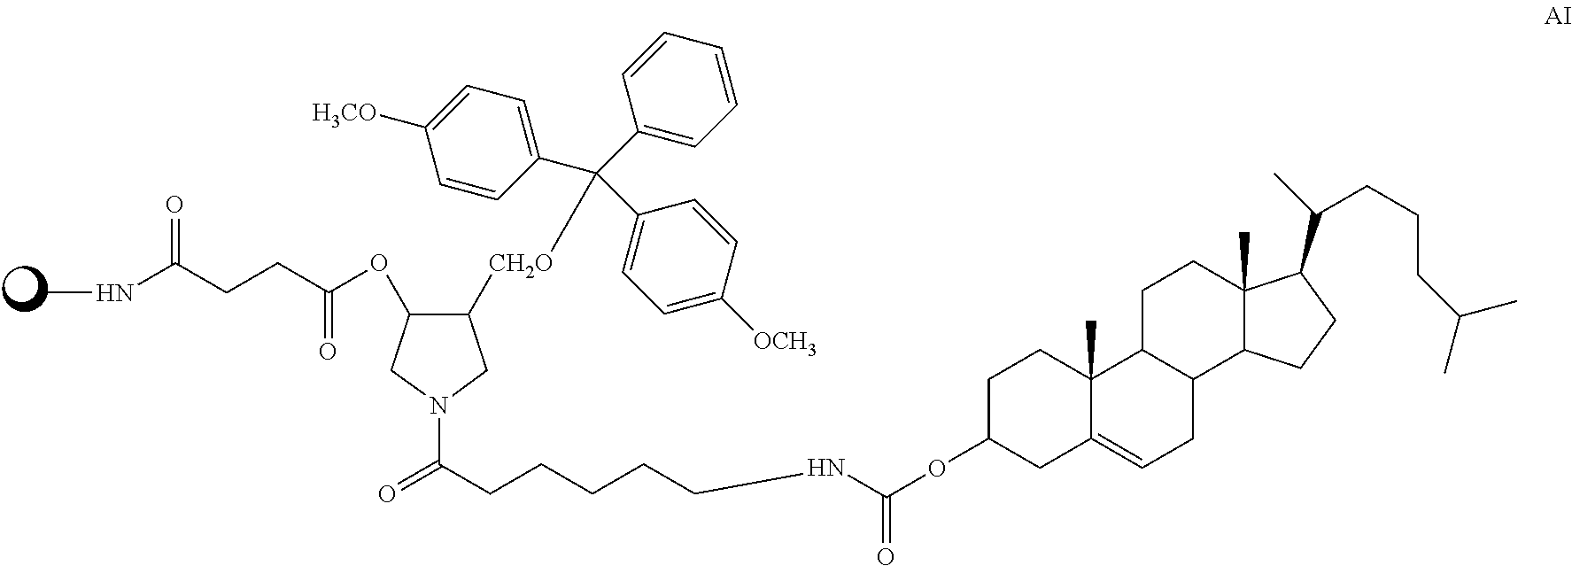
C1C2C(C3(C)C(=C1)CC(OC(NCCCCCC(=O)N1CC([CH2O]C(C4=CC=CC=C4)(C4=CC=C([H3CO])C=C4)C4=CC=C([OCH3])C=C4)C(OC(=O)CCC(NC)=O)C1)=O)CC3)CCC1(C)C2CCC1C(CCCC(C)C)C
